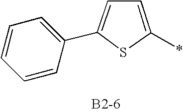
C1=CC=C(C2=CC=C(*)S2)C=C1
